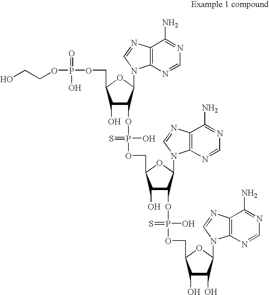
C1(O)C(OP(O)(OCC2C(O)C(OP(O)(OCC3C(O)C(O)C(N4C5=C(C(N)=NC=N5)N=C4)O3)=S)C(N3C4=C(C(N)=NC=N4)N=C3)O2)=S)C(N2C3=C(C(N)=NC=N3)N=C2)OC1COP(OCCO)(=O)O
